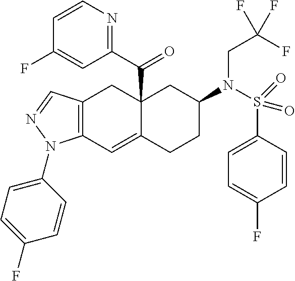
C12(C(C3=NC=CC(F)=C3)=O)C(=CC3=C(C1)C=NN3C1=CC=C(F)C=C1)CCC(N(S(C1=CC=C(F)C=C1)(=O)=O)CC(F)(F)F)C2
